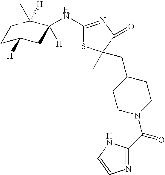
C1C2([H])CC([H])(NC3=NC(=O)C(CC4CCN(C(C5=NC=CN5)=O)CC4)(C)S3)C([H])(C1)C2
